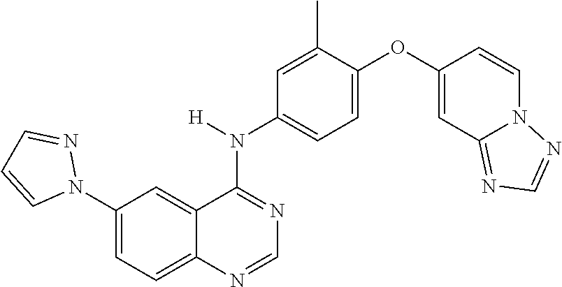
N1(C2=CC=C3C(=C2)C(N([H])C2=CC=C(OC4=CC5=NC=NN5C=C4)C(C)=C2)=NC=N3)N=CC=C1
